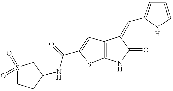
C12=C(NC(=O)C1=CC1=CC=CN1)SC(C(NC1CCS(=O)(=O)C1)=O)=C2
